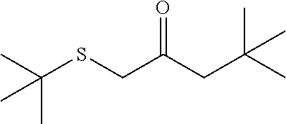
CC(SCC(CC(C)(C)C)=O)(C)C
